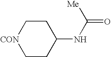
C1C[CON]CCC1NC([Me])=O
